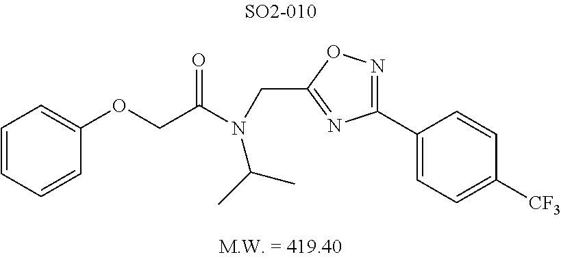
C1(OCC(N(CC2=NC(C3=CC=C([CF3])C=C3)=NO2)C(C)C)=O)=CC=CC=C1
